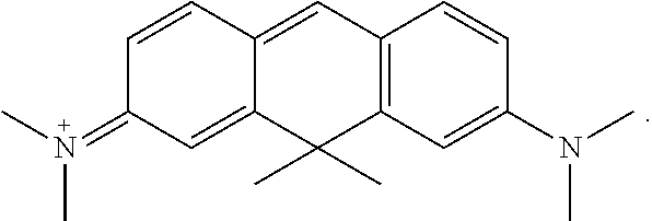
C1=CC2=CC3=C(C(C)(C)C2=CC1=N(C)C)C=C(N(C)C)C=C3
